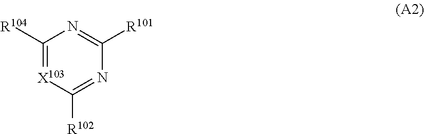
C1([R104])=[X103]C([R102])=NC([R101])=N1
